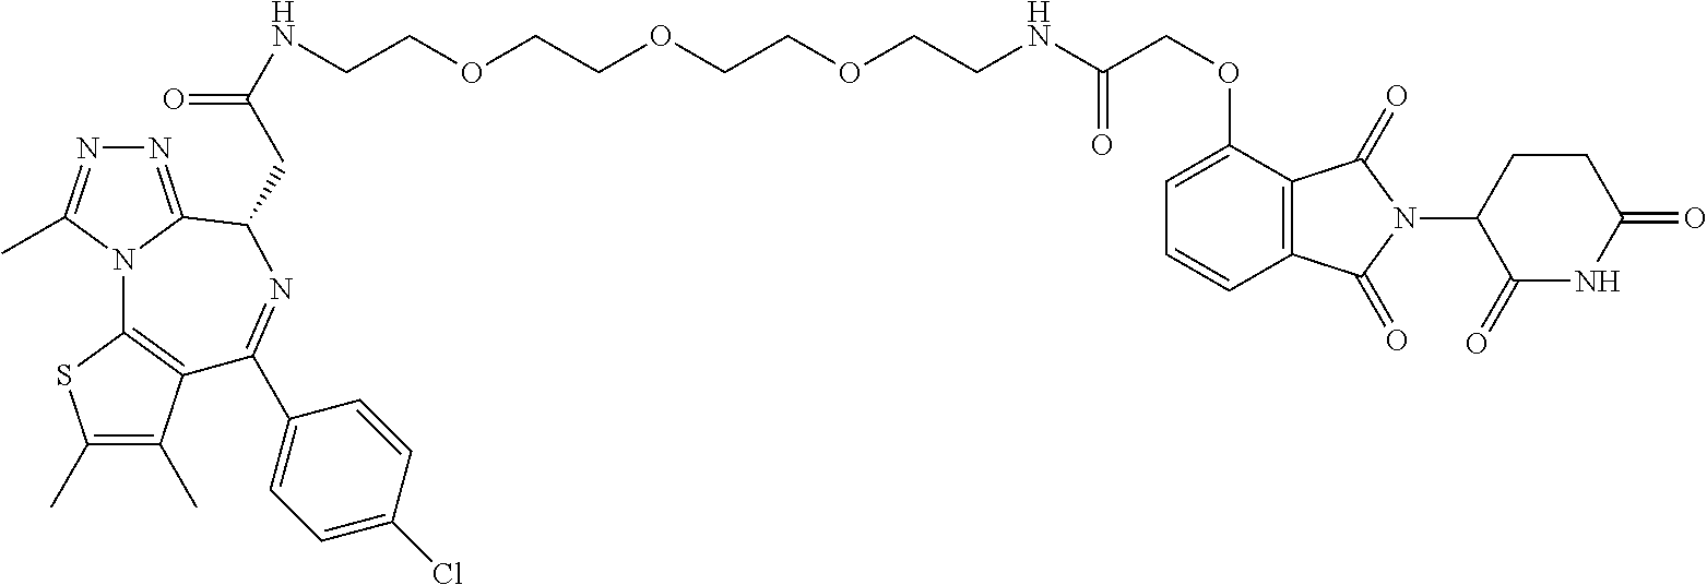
C1(C)=C(C)C2=C(S1)N1C(=NN=C1C)C(CC(=O)NCCOCCOCCOCCNC(=O)COC1=CC=CC3=C1C(=O)N(C1C(=O)NC(=O)CC1)C3=O)N=C2C1=CC=C(Cl)C=C1
